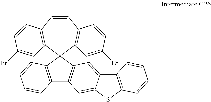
C1=CC2=C(C=C(Br)C=C2)C2(C3=C1C=CC(Br)=C3)C1=C(C3=C2C=CC=C3)C=C2C(=C1)C1=C(S2)C=CC=C1
